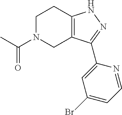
C1N(C(C)=O)CC2=C(C1)NN=C2C1=CC(Br)=CC=N1
